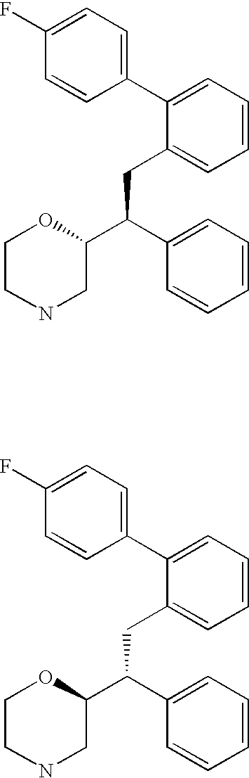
C1(C2=CC=C(F)C=C2)=CC=CC=C1CC(C1=CC=CC=C1)C1OCCNC1.C1(C2=CC=C(F)C=C2)=CC=CC=C1CC(C1=CC=CC=C1)C1OCCNC1
